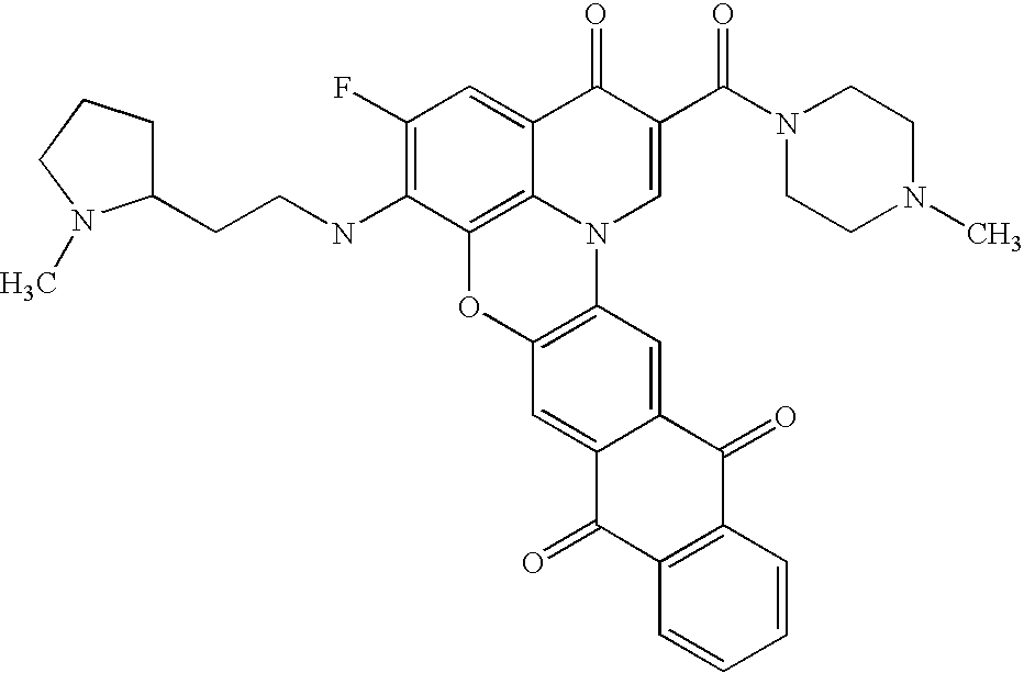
C12=C3C(=CC(F)=C1NCCC1CCCN1C)C(=O)C(C(=O)N1CCN(C)CC1)=CN3C1=C(O2)C=C2C(=C1)C(=O)C1=C(C2=O)C=CC=C1
